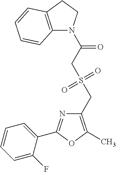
C1(CS(=O)(=O)CC(=O)N2C3=C(CC2)C=CC=C3)=C(C)OC(C2=CC=CC=C2F)=N1
